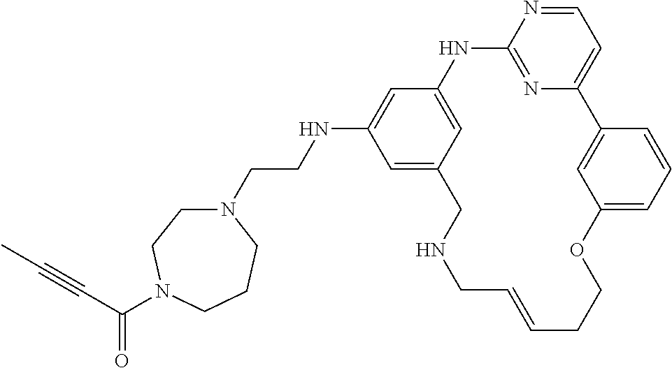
C1=NC2=NC(=C1)C1=CC(=CC=C1)OCCC=CCNCC1=CC(NCCN3CCN(C(=O)C#CC)CCC3)=CC(=C1)N2
